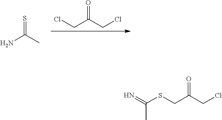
C(C(CCl)=O)Cl.NC(C)=S.C(C(CCl)=O)SC(=N)C
